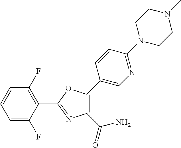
C1(C2=NC(C(=O)N)=C(C3=CN=C(N4CCN(C)CC4)C=C3)O2)=C(F)C=CC=C1F
